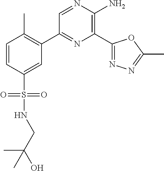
C1(C2=C(C)C=CC(S(=O)(=O)NCC(O)(C)C)=C2)=NC(C2=NN=C(C)O2)=C(N)N=C1
